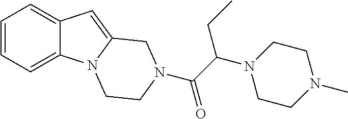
C1=CC=C2C(=C1)C=C1N2CCN(C(C(N2CCN(C)CC2)CC)=O)C1
